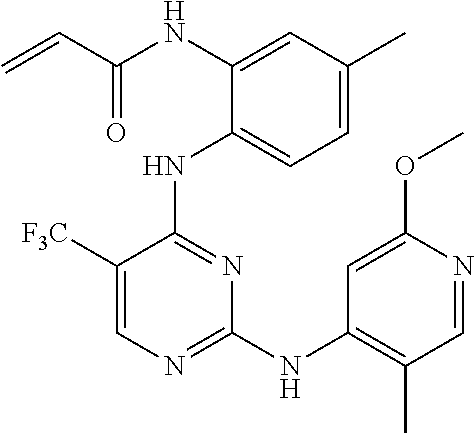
C1([F3C])=CN=C(NC2=C(C)C=NC(OC)=C2)N=C1NC1=CC=C(C)C=C1NC(C=C)=O
